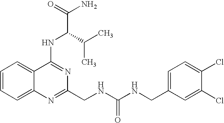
C1=CC=C2C(=C1)C(NC(C(N)=O)C(C)C)=NC(CNC(NCC1=CC=C(Cl)C(Cl)=C1)=O)=N2
